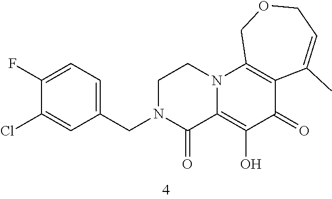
C1(Cl)=CC(CN2CCN3C(=C(O)C(=O)C4=C3COCC=C4C)C2=O)=CC=C1F
